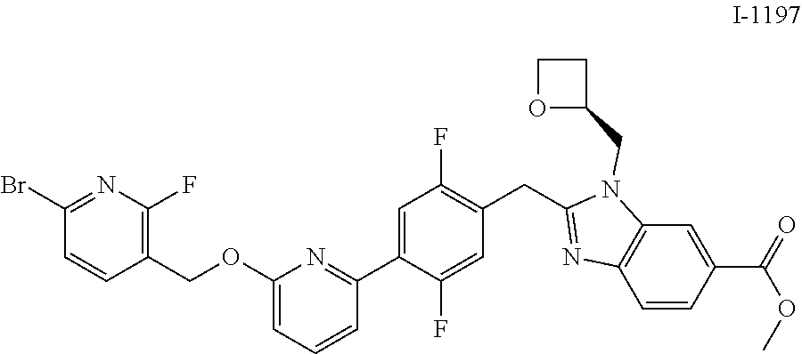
C1=C(C2=NC(OCC3=C(F)N=C(Br)C=C3)=CC=C2)C(F)=CC(CC2=NC3=C(N2CC2CCO2)C=C(C(OC)=O)C=C3)=C1F
